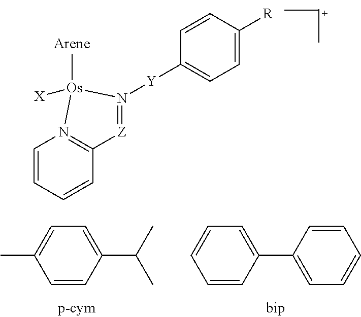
C1=CC=CC2=N1[Os]([X])(C)N([Y]C1=CC=C([R])C=C1)=[Z]2.C1=CC(C(C)C)=CC=C1C.C1=CC(C2=CC=CC=C2)=CC=C1
